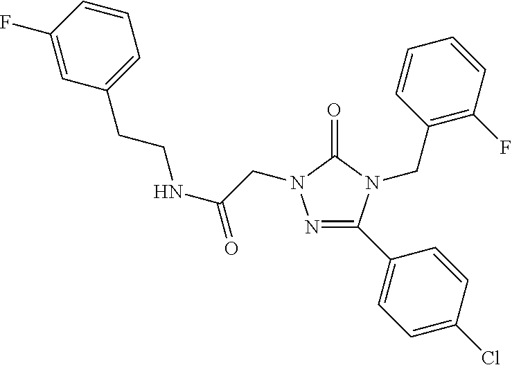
C1=C(F)C=CC=C1CCNC(=O)CN1N=C(C2=CC=C(Cl)C=C2)N(CC2=C(F)C=CC=C2)C1=O
